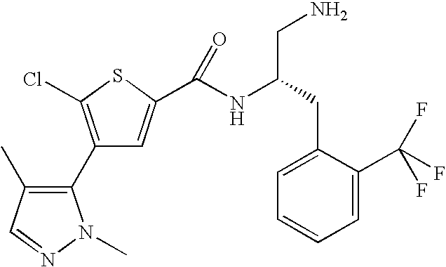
C1(C2=C(C)C=NN2C)=C(Cl)SC(C(NC(CN)CC2=CC=CC=C2C(F)(F)F)=O)=C1
